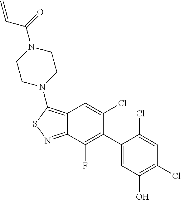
C1(C2=C(F)C3=NSC(N4CCN(C(=O)C=C)CC4)=C3C=C2Cl)=CC(O)=C(Cl)C=C1Cl
